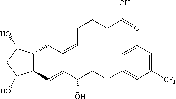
C1(C=CC(COC2=CC([CF3])=CC=C2)O)C(CC=CCCCC(=O)O)C(O)CC1O
